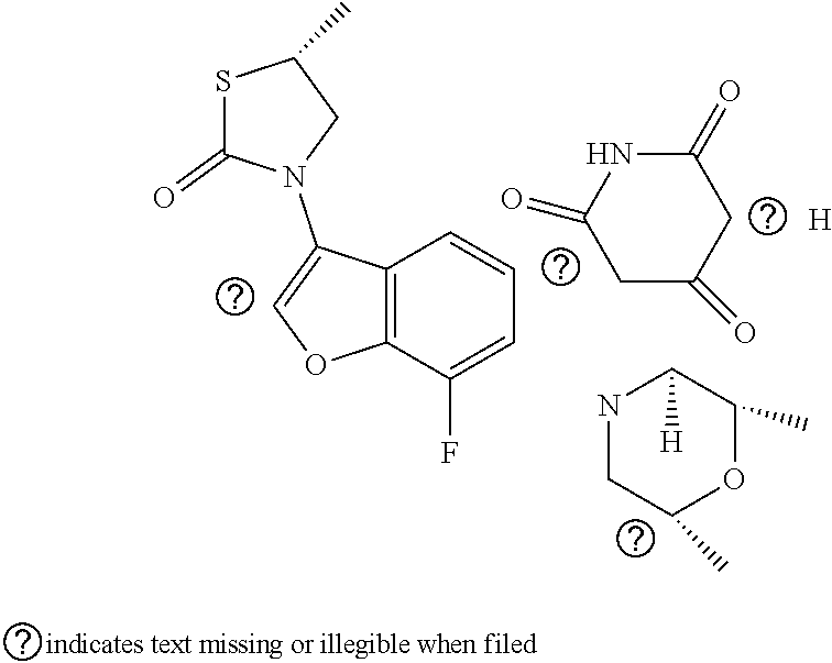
C1(C)CN(C2=COC3=C2C=CC=C3F)C(=O)S1.C1(C)CNC([H])C(C)O1.C1C(=O)CC(=O)NC1=O.[H]
